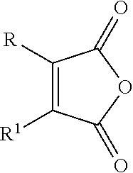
C1([R])=C([R1])C(=O)OC1=O
